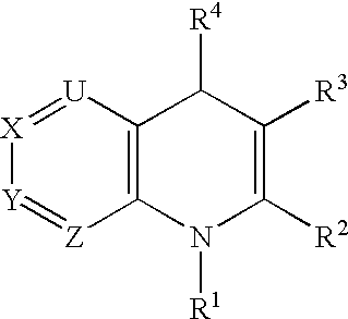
C12=C([U]=[X][Y]=[Z]1)C([R4])C([R3])=C([R2])N2[R1]
